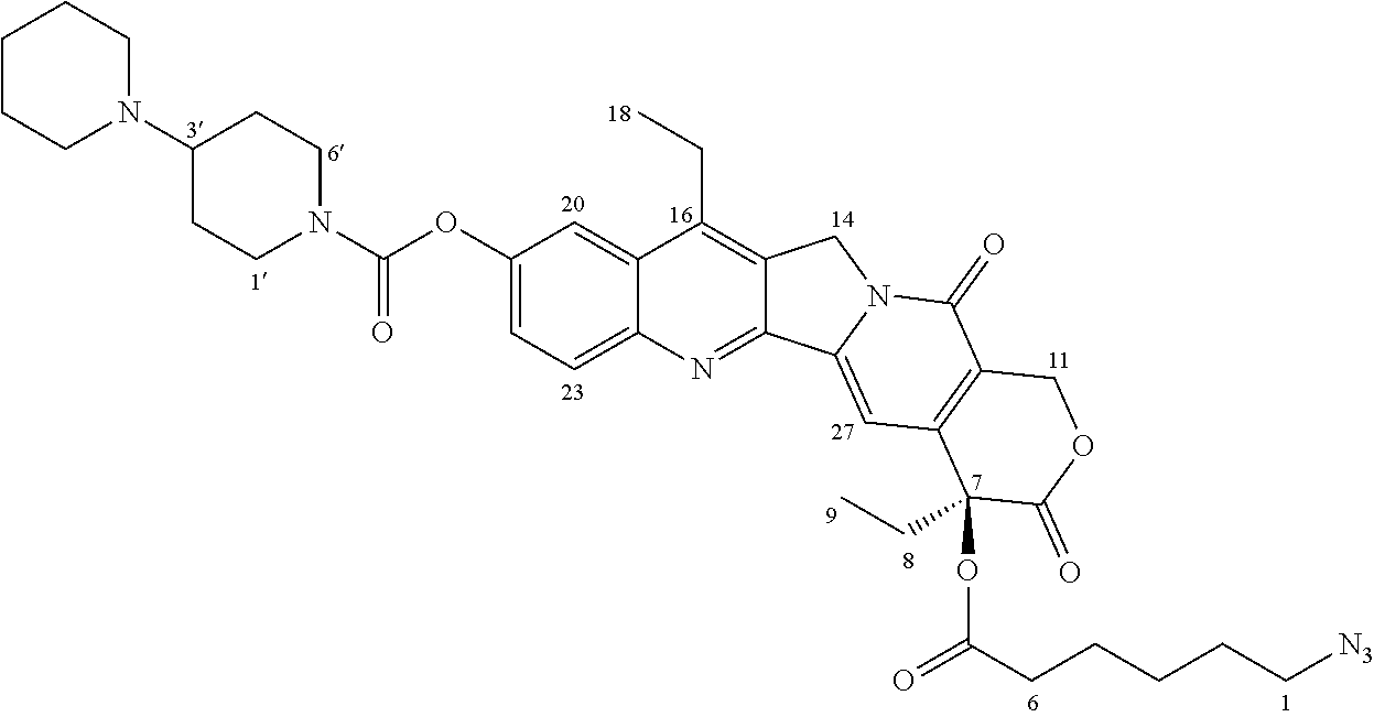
C1CCN(C2CCN(C(OC3=CC=C4C(=C3)C(CC)=C3C(=N4)C4=CC5=C(C(=O)N4C3)COC(=O)C5(OC(CCCCC[N3])=O)CC)=O)CC2)CC1
